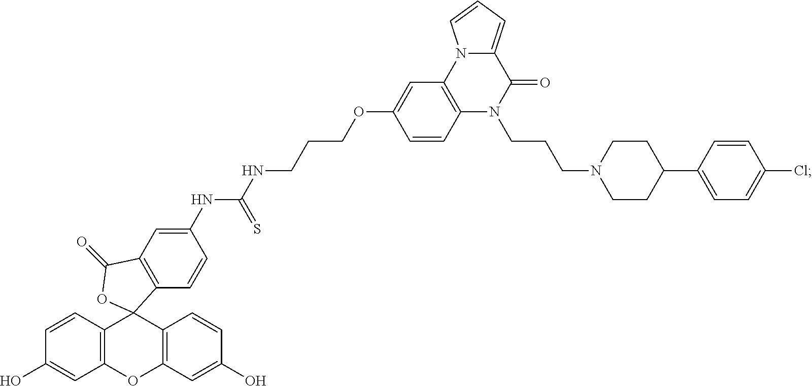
C12=C(OC3=C(C=CC(O)=C3)C13C1=C(C=C(NC(NCCCOC4=CC5=C(C=C4)N(CCCN4CCC(C6=CC=C(Cl)C=C6)CC4)C(=O)C4=CC=CN54)=S)C=C1)C(=O)O3)C=C(O)C=C2
